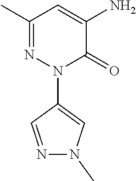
C1(C)=NN(C2=CN(C)N=C2)C(=O)C(N)=C1
